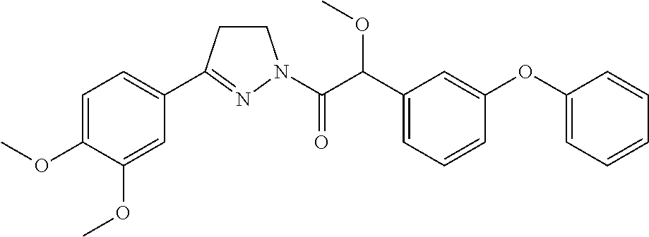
C1CC(C2=CC=C(OC)C(OC)=C2)=NN1C(C(C1=CC=CC(OC2=CC=CC=C2)=C1)OC)=O
